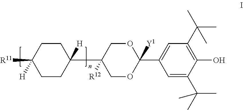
C1CC(C2([R12])COC(C3=CC(C(C)(C)C)=C(O)C(C(C)(C)C)=C3)([Y1])OC2)([H])CCC1([R11])[H]
